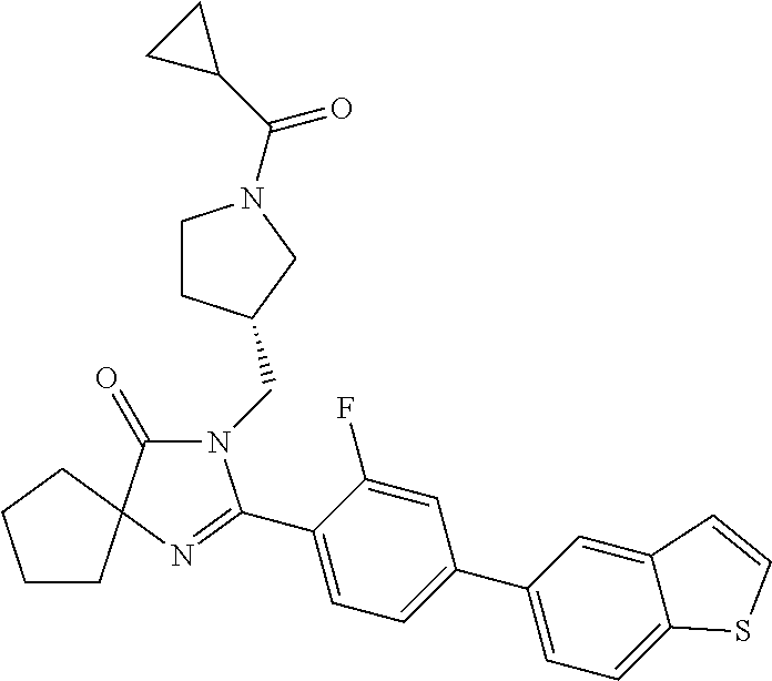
N1(CC2CCN(C(C3CC3)=O)C2)C(=O)C2(N=C1C1=CC=C(C3=CC=C4C(=C3)C=CS4)C=C1F)CCCC2
